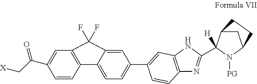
[X]CC(C1=CC2=C(C=C1)C1=CC=C(C3=CC4=C(N=C(C5([H])C6CC(N5[PG])CC6)N4)C=C3)C=C1C2(F)F)=O
